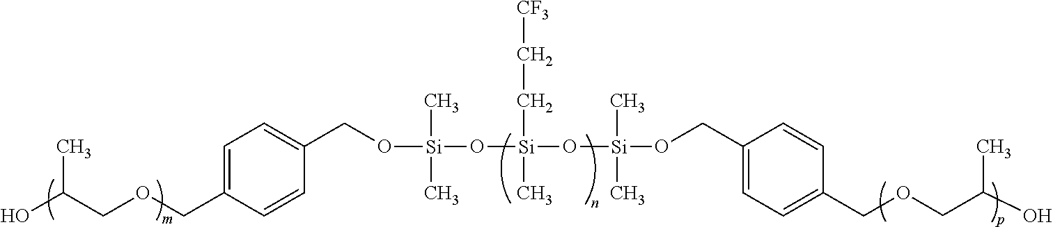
O([Si](C)(C)O[Si](CC[CF3])(C)O[Si](C)(C)OCC1=CC=C(COCC(O)C)C=C1)CC1=CC=C(COCC(O)C)C=C1
